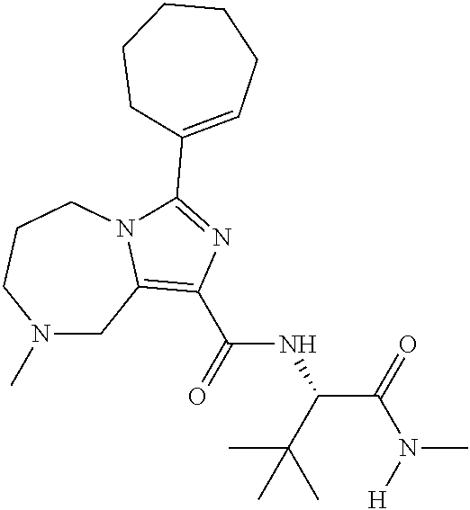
N1(C)CC2=C(C(=O)NC(C(=O)N([H])C)C(C)(C)C)N=C(C3=CCCCCC3)N2CCC1
